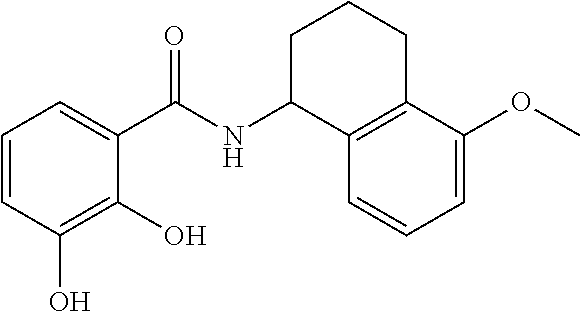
C1(O)=C(O)C=CC=C1C(NC1C2=C(CCC1)C(OC)=CC=C2)=O
